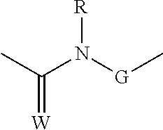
CC(=[W])N([G]C)[R]
